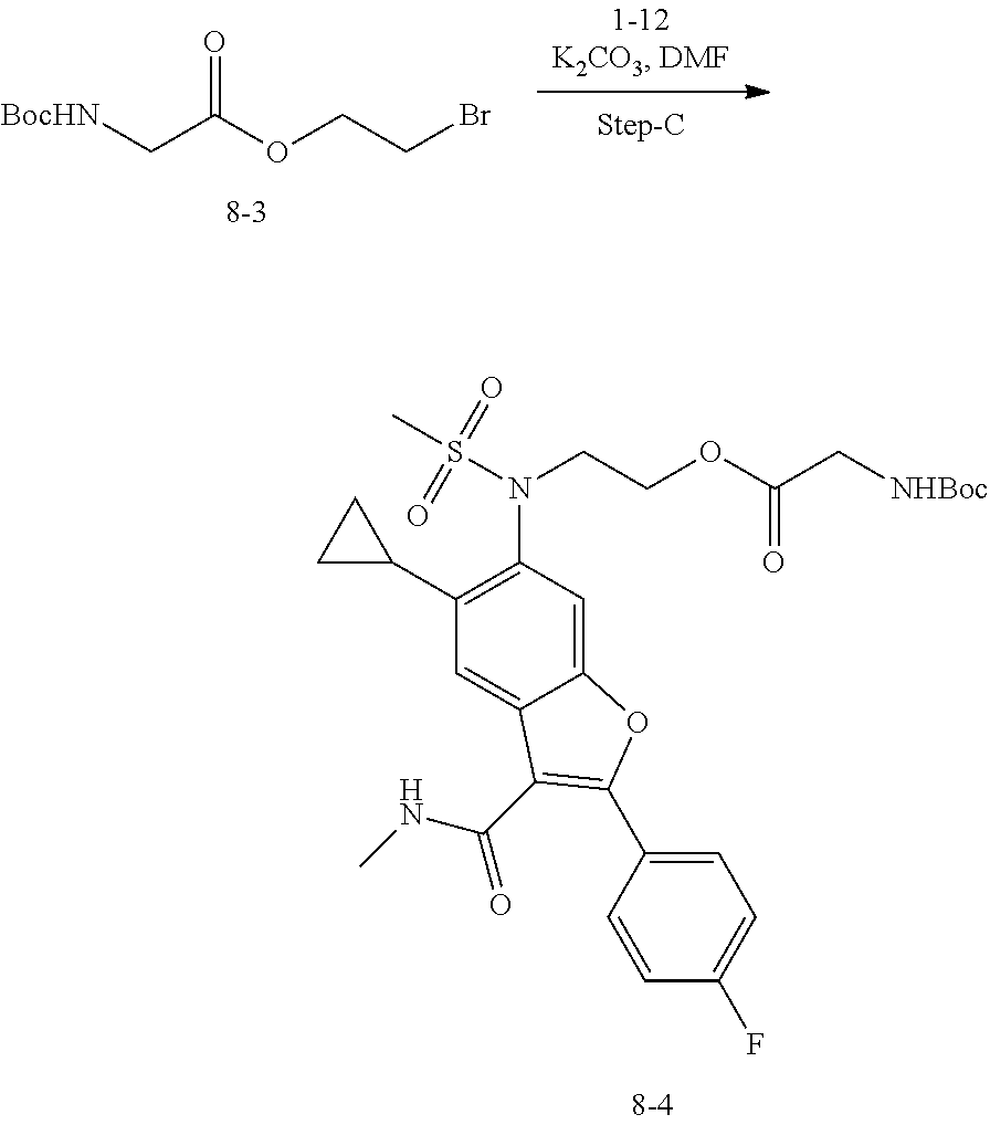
C(COC(C[NHBoc])=O)N(S(C)(=O)=O)C1=C(C2CC2)C=C2C(=C1)OC(C1=CC=C(F)C=C1)=C2C(=O)NC.[BocHN]CC(=O)OCCBr
